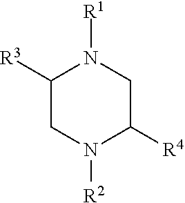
C1([R3])CN([R2])C([R4])CN1[R1]
